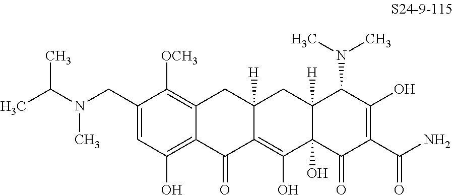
C1(CN(C(C)C)C)=CC(O)=C2C(=C1[OCH3])CC1([H])C(=C(O)C3(O)C([H])(C1)C(N(C)C)C(O)=C(C(N)=O)C3=O)C2=O
